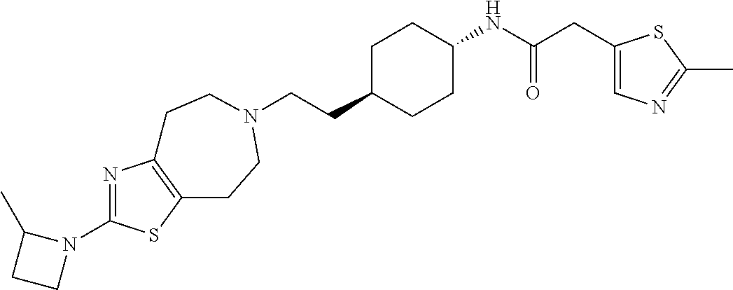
C(CC1CCC(NC(CC2=CN=C(C)S2)=O)CC1)N1CCC2=C(N=C(N3C(C)CC3)S2)CC1
